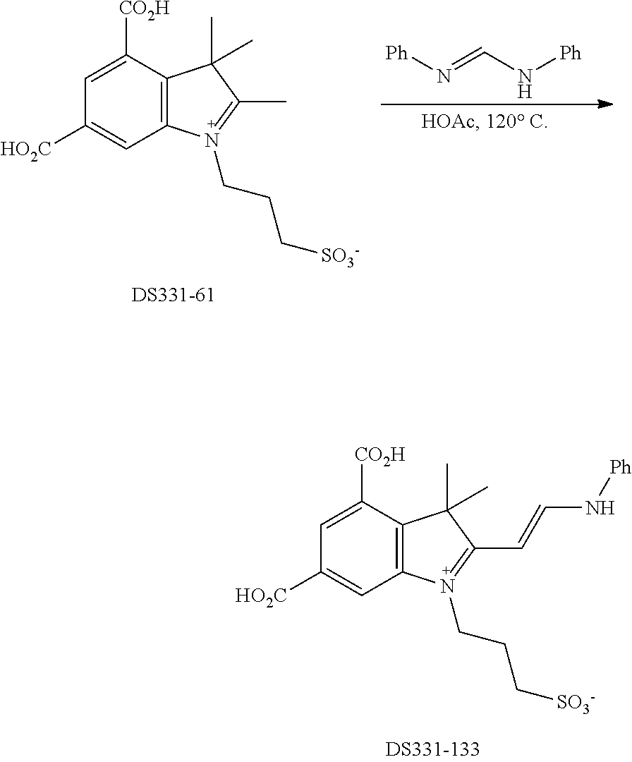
C1([CO2H])=CC([HO2C])=CC2=C1C(C)(C)C(C)=N2CCC[SO3-].[Ph]N=CN[Ph].C1([CO2H])=CC([HO2C])=CC2=C1C(C)(C)C(C=CN[Ph])=N2CCC[SO3-]
